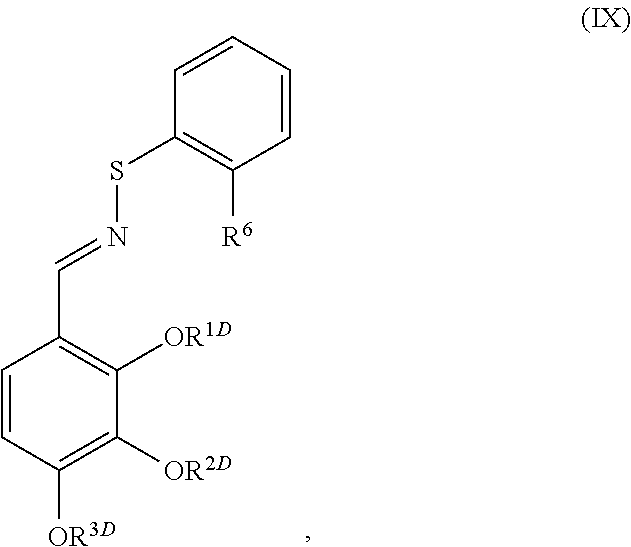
C1=CC([OR3D])=C([OR2D])C([OR1D])=C1C=NSC1=C([R6])C=CC=C1
